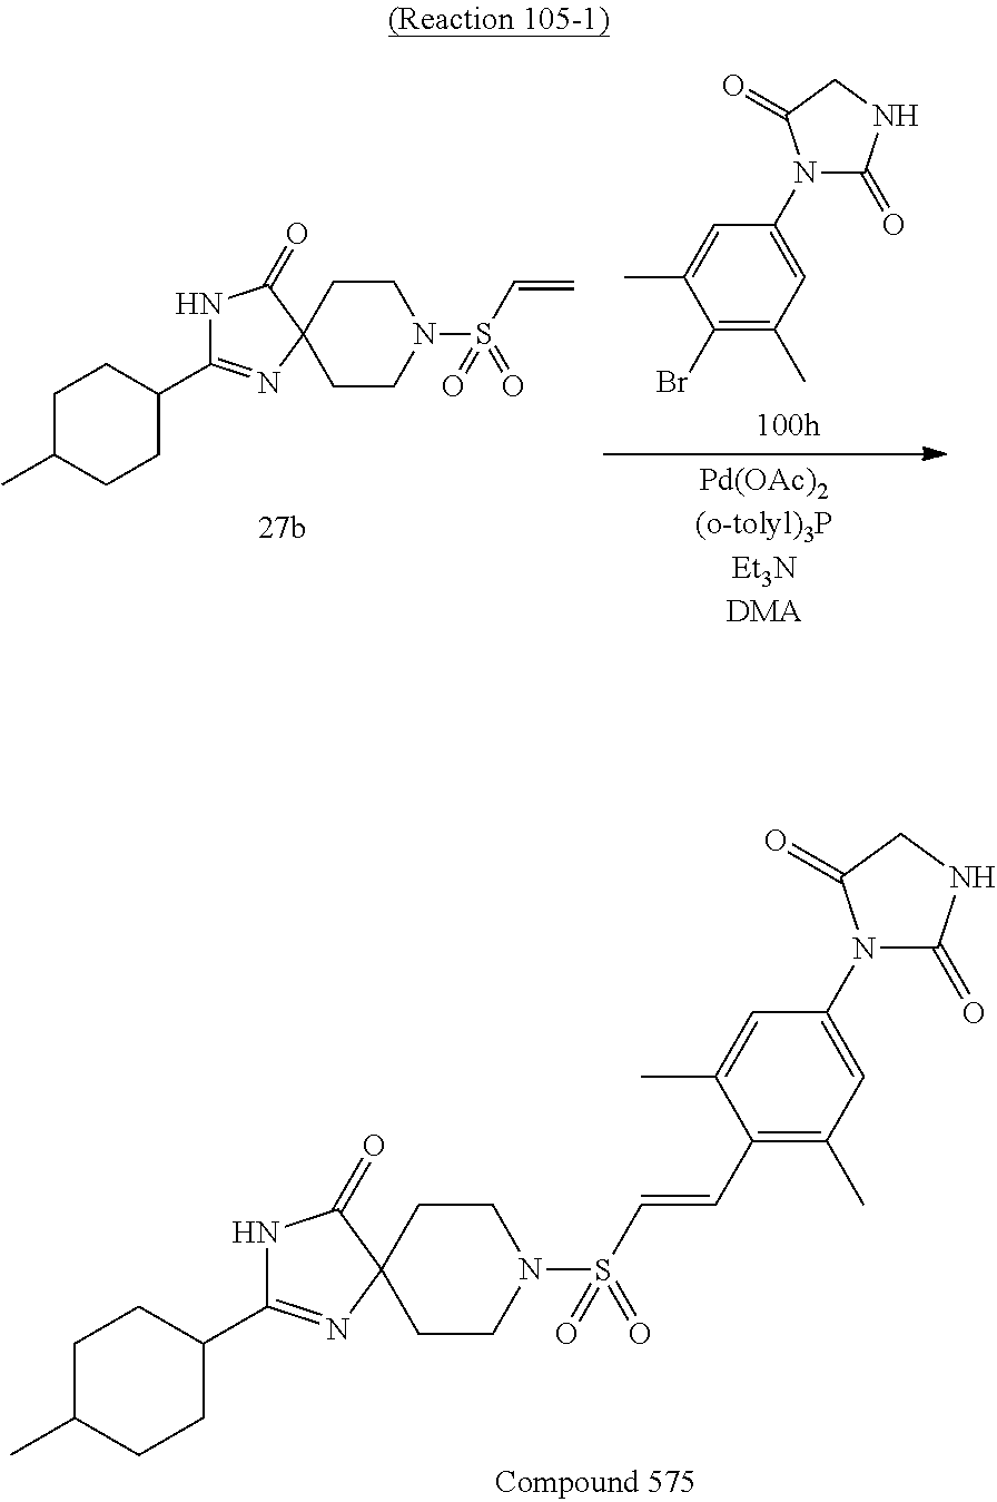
C1C(C)CCC(C2=NC3(CCN(S(C=C)(=O)=O)CC3)C(=O)N2)C1.CC1=CC(N2C(=O)NCC2=O)=CC(C)=C1Br.C1C(C)CCC(C2=NC3(CCN(S(C=CC4=C(C)C=C(N5C(=O)NCC5=O)C=C4C)(=O)=O)CC3)C(=O)N2)C1
